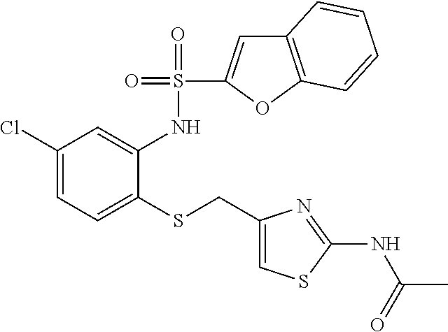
C1(Cl)=CC=C(SCC2=CSC(NC(C)=O)=N2)C(NS(=O)(=O)C2=CC3=C(O2)C=CC=C3)=C1
